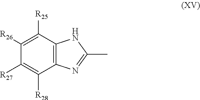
C12=C(C([R25])=C([R26])C([R27])=C1[R28])NC(C)=N2
